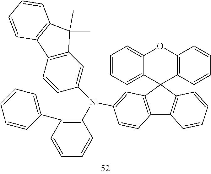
C12=C(C3(C4=C1C=CC=C4)C1=C(OC4=CC=CC=C34)C=CC=C1)C=C(N(C1=C(C3=CC=CC=C3)C=CC=C1)C1=CC3=C(C=C1)C1=C(C3(C)C)C=CC=C1)C=C2
